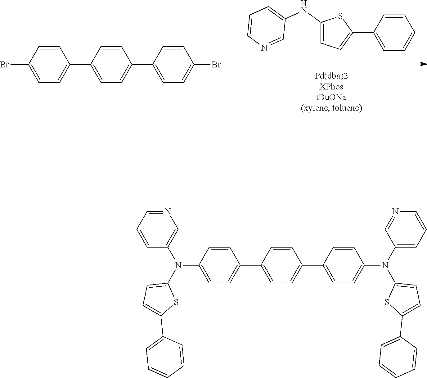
C1=CC(Br)=CC=C1C1=CC=C(C2=CC=C(Br)C=C2)C=C1.C1(NC2=CC=C(C3=CC=CC=C3)S2)=CC=CN=C1.C1=CC(N(C2=CC=CN=C2)C2=CC=C(C3=CC=CC=C3)S2)=CC=C1C1=CC=C(C2=CC=C(N(C3=CN=CC=C3)C3=CC=C(C4=CC=CC=C4)S3)C=C2)C=C1
